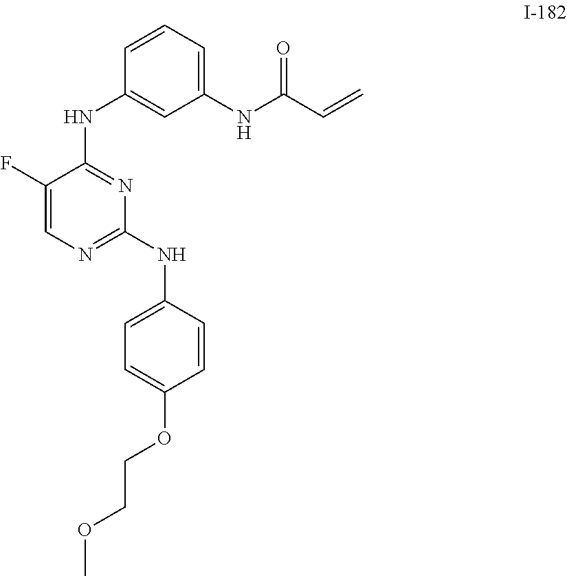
C1=CC=C(NC(C=C)=O)C=C1NC1=NC(NC2=CC=C(OCCOC)C=C2)=NC=C1F
